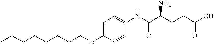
C1=C(OCCCCCCCC)C=CC(NC(C(CCC(O)=O)N)=O)=C1
